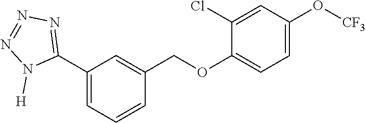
C1(C2=NN=NN2[H])=CC=CC(COC2=CC=C(O[CF3])C=C2Cl)=C1
